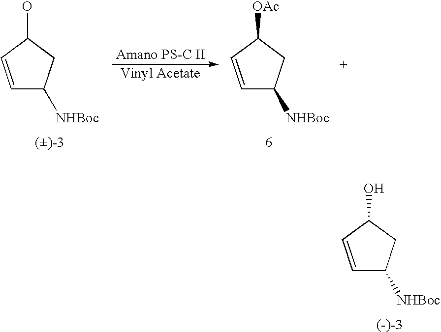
C1=CC(O)CC1[NHBoc].C1=CC([OAc])CC1[NHBoc].C1=CC(O)CC1[NHBoc]
